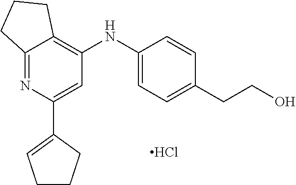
Cl.C12=NC(C3=CCCC3)=CC(NC3=CC=C(CCO)C=C3)=C1CCC2
